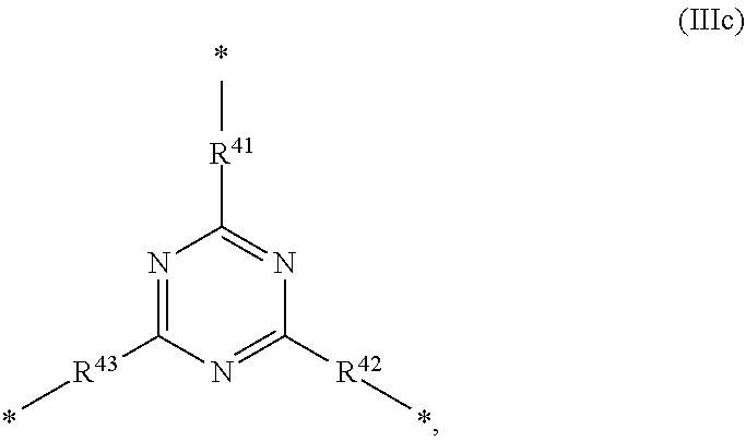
N1=C([R43]C)N=C([R42]C)N=C1[R41]C
